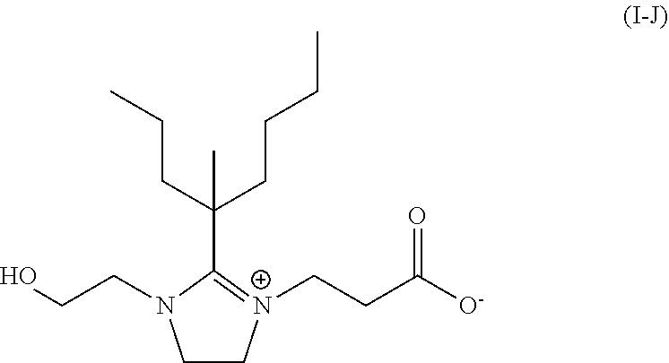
C1C[N+](CCC([O-])=O)=C(C(CCC)(CCCC)C)N1CCO
